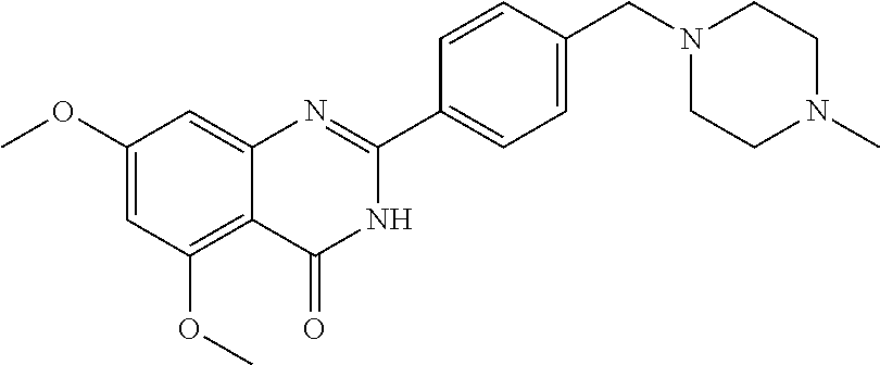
C1(OC)=CC(OC)=C2C(=C1)N=C(C1=CC=C(CN3CCN(C)CC3)C=C1)NC2=O
